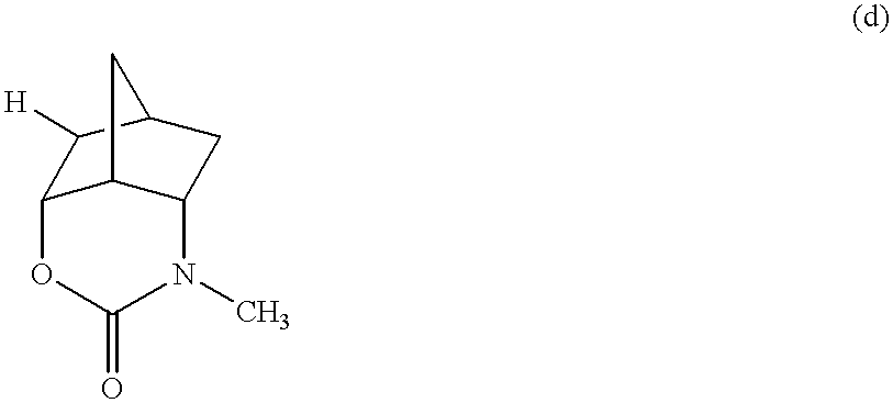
C12C3C(CC(C1[H])C3)N(C)C(=O)O2
